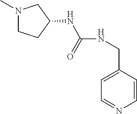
N1(C)CCC(NC(NCC2=CC=NC=C2)=O)C1
